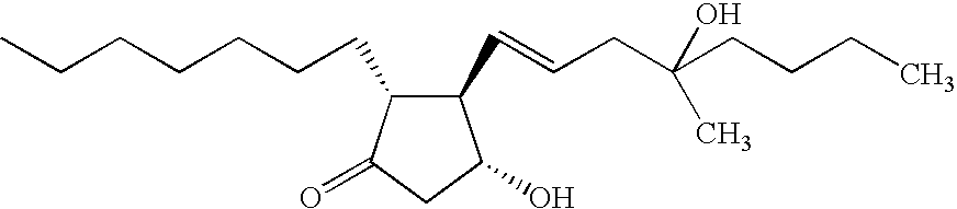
C1(C=CCC(CCCC)(O)C)C(CCCCCCC)C(=O)CC1O
